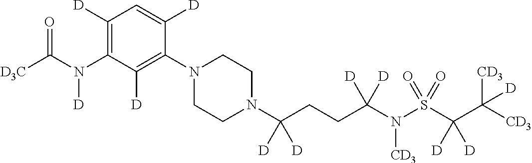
C1([D])=C(N(C([D3C])=O)[D])C([D])=C(N2CCN(C(CCC(N(S(C(C([CD3])([CD3])[D])([D])[D])(=O)=O)[CD3])([D])[D])([D])[D])CC2)C([D])=C1
